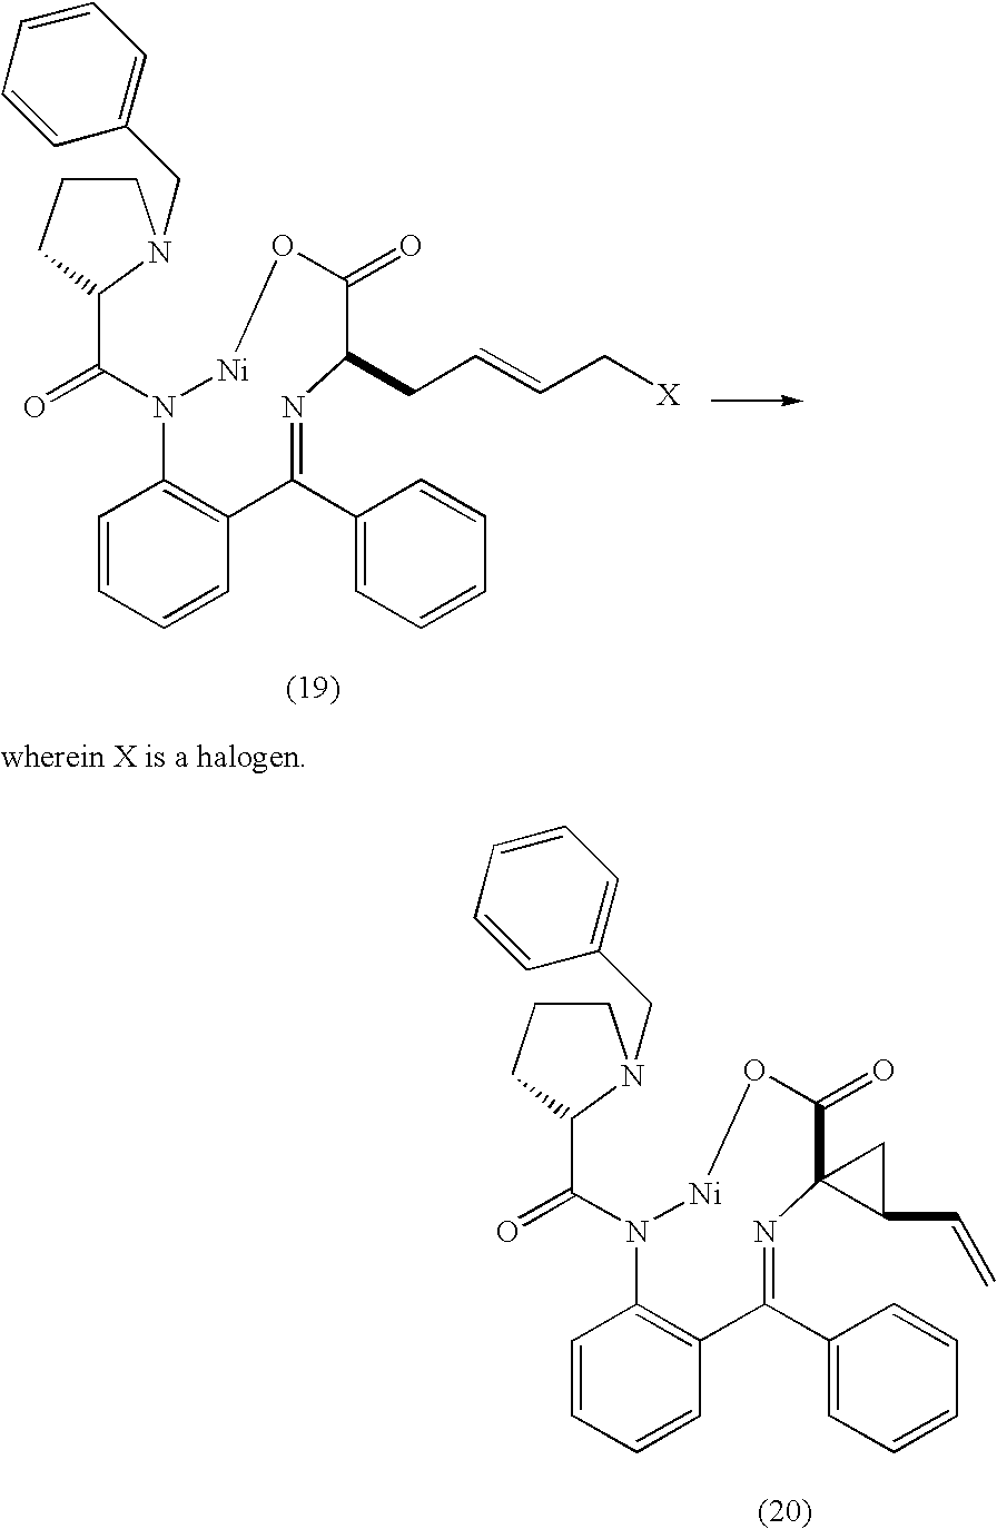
C1=CC=CC(CN2CCCC2C(=O)N2C3=C(C=CC=C3)C(C3=CC=CC=C3)=NC(CC=CC[X])C(=O)O[Ni]2)=C1.C1=CC=CC(CN2CCCC2C(=O)N2C3=C(C=CC=C3)C(C3=CC=CC=C3)=NC3(C(C=C)C3)C(=O)O[Ni]2)=C1
